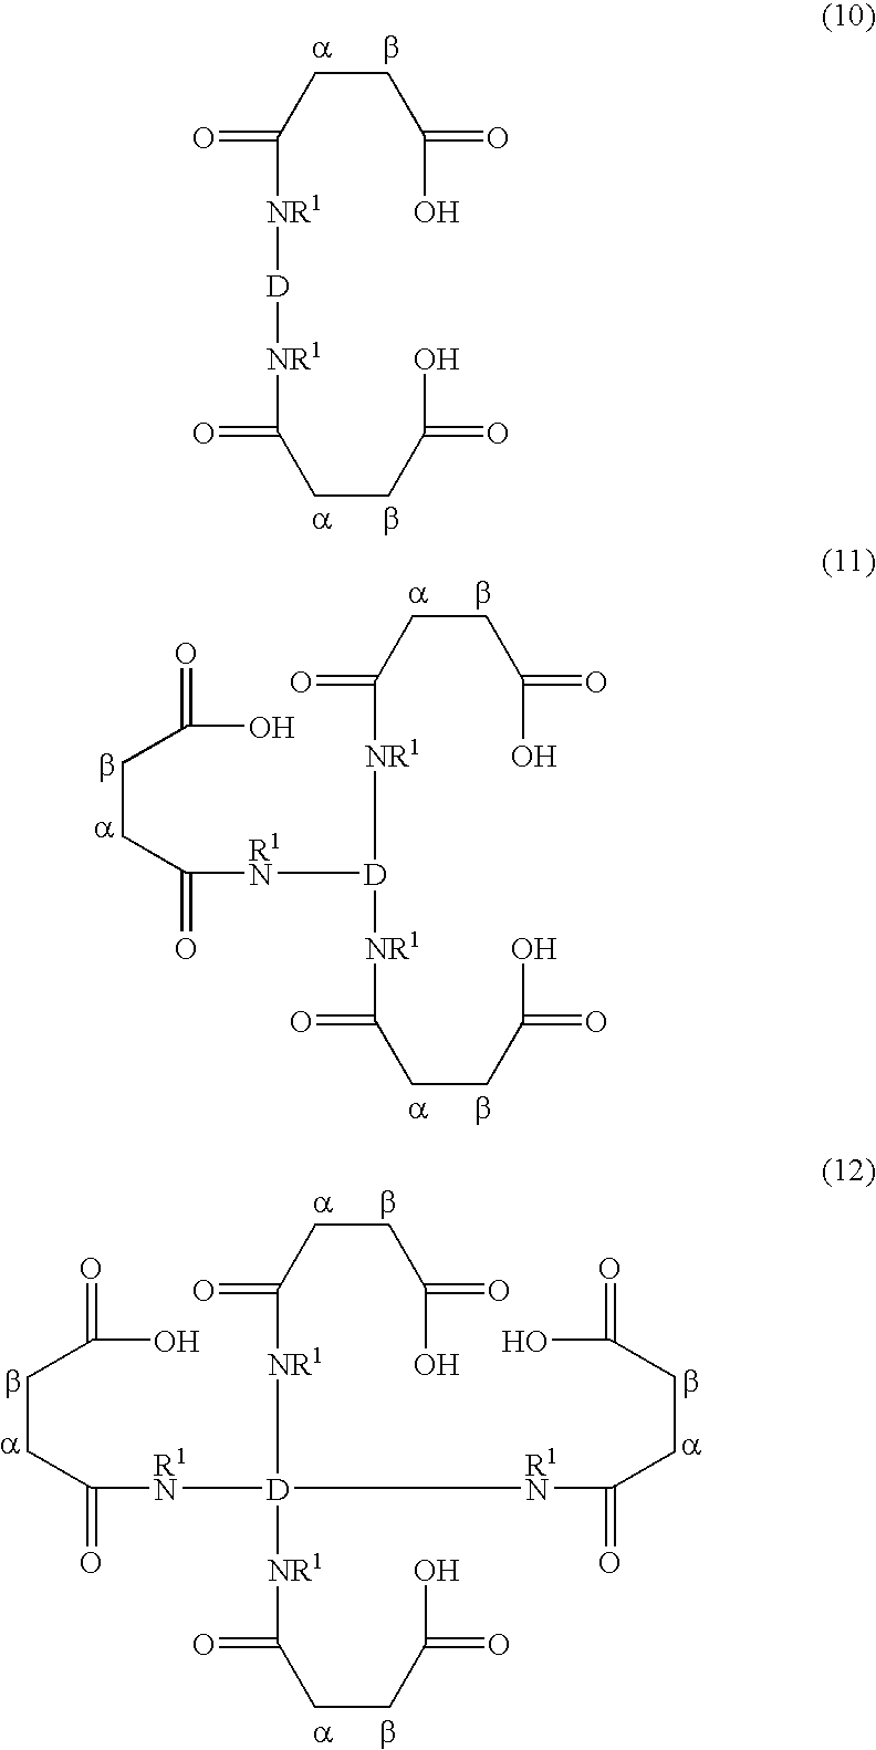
C(CC(=O)O)C([NR1][D][NR1]C(=O)CCC(=O)O)=O.C(CC(=O)O)C([NR1][D]([NR1]C(=O)CCC(=O)O)[R1N]C(CCC(O)=O)=O)=O.C(CC(=O)O)C([NR1][D]([NR1]C(=O)CCC(=O)O)([R1N]C(CCC(O)=O)=O)[R1N]C(CCC(O)=O)=O)=O
